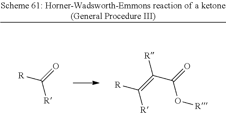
[R]C(=O)[R].C(C(=O)O[R])([R])=C([R])[R]
